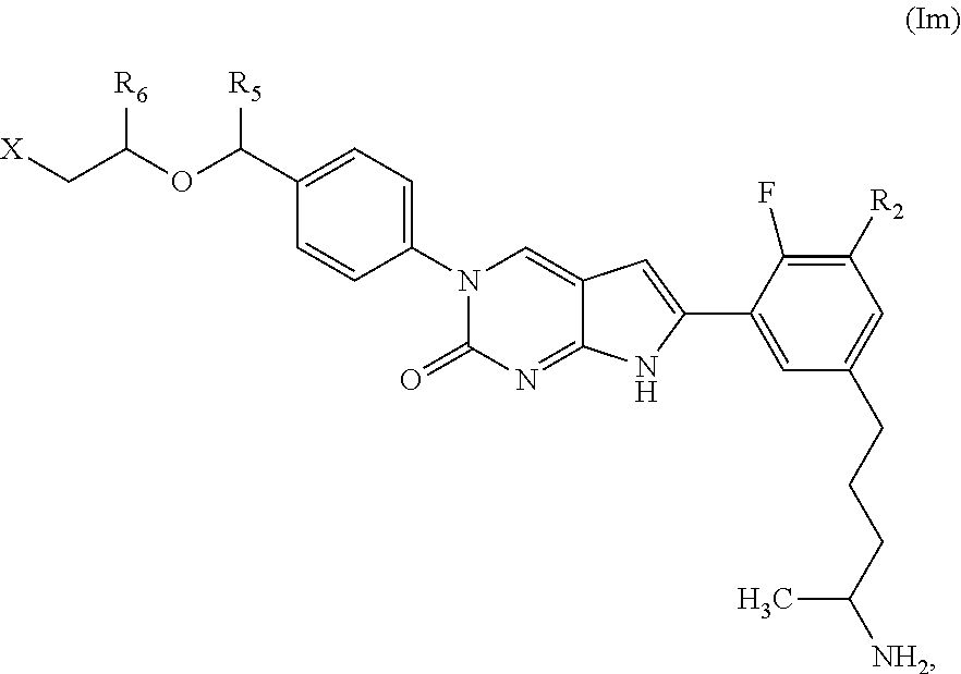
C1=C(C(OC(C[X])[R6])[R5])C=CC(N2C(=O)N=C3C(=C2)C=C(C2=CC(CCCC([NH2])C)=CC([R2])=C2F)N3)=C1
